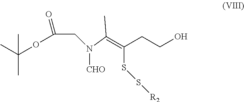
C(N(CC(OC(C)(C)C)=O)[CHO])(C)=C(CCO)SS[R2]
